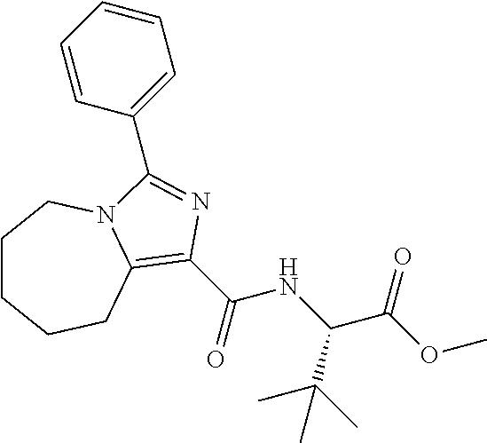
C1CCCC2=C(C(=O)NC(C(C)(C)C)C(=O)OC)N=C(C3=CC=CC=C3)N2C1
